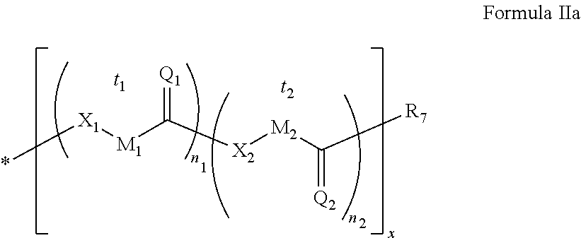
*[X1][M1]C([X2][M2]C([R7])=[Q2])=[Q1]
